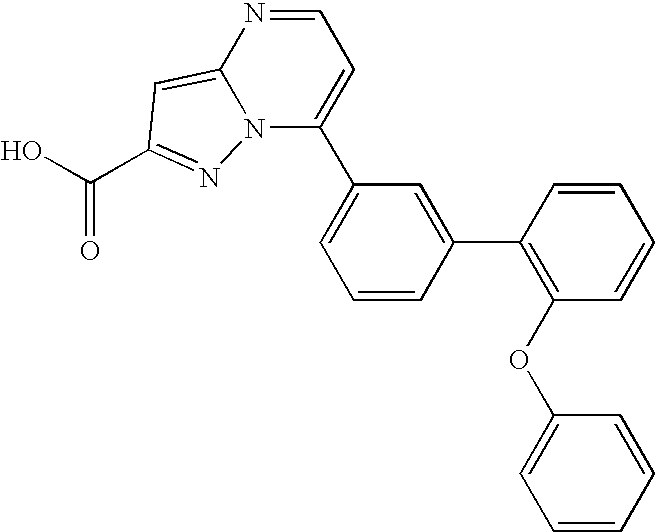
O=C(O)C1=NN2C(C3=CC=CC(C4=C(OC5=CC=CC=C5)C=CC=C4)=C3)=CC=NC2=C1
